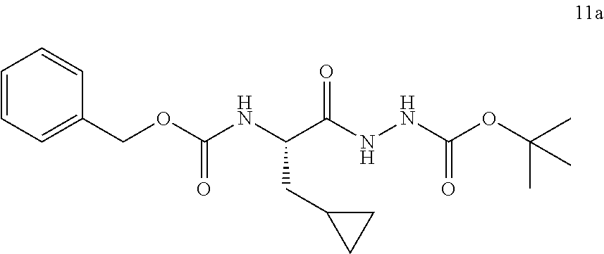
C(C(NNC(OC(C)(C)C)=O)=O)(NC(OCC1=CC=CC=C1)=O)CC1CC1
